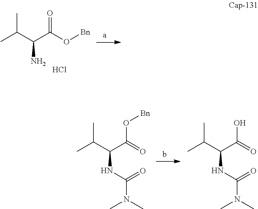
CC(C(C(O[Bn])=O)N)C.Cl.CC(C(C(=O)O[Bn])NC(=O)N(C)C)C.CC(C(C(=O)O)NC(=O)N(C)C)C
